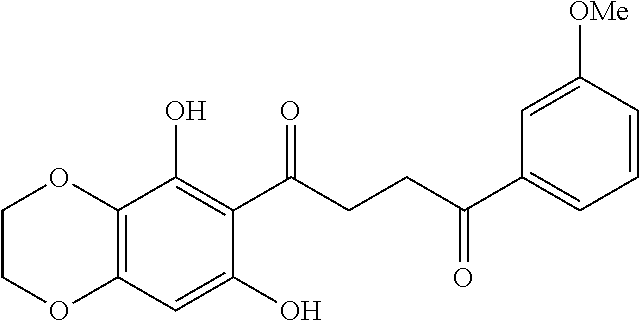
C12=C(C=C(O)C(C(CCC(C3=CC=CC([OMe])=C3)=O)=O)=C1O)OCCO2
